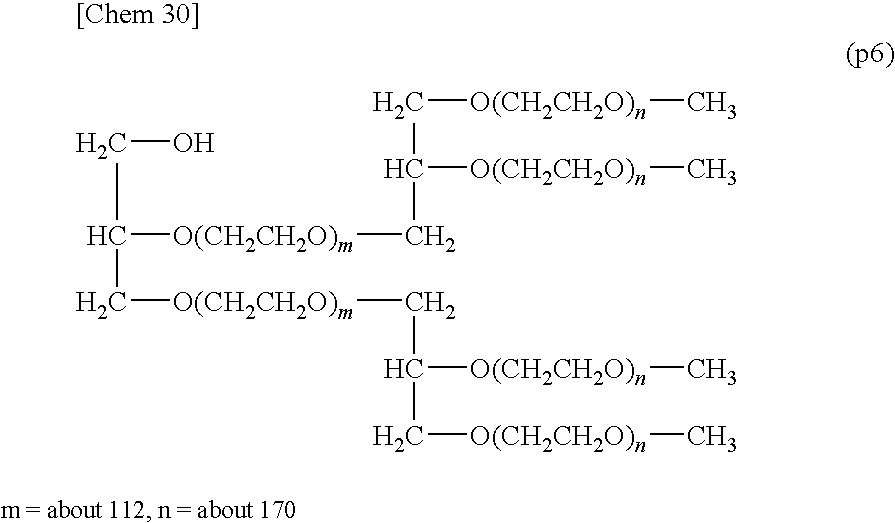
C(C(C[O(CH2CH2O)m]CC(C[O(CH2CH2O)n]C)[O(CH2CH2O)n]C)[O(CH2CH2O)m]CC(C[O(CH2CH2O)n]C)[O(CH2CH2O)n]C)O
